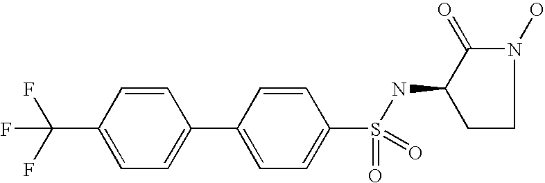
C1=C(C(F)(F)F)C=CC(C2=CC=C(S(=O)(=O)NC3C(=O)N(O)CC3)C=C2)=C1
